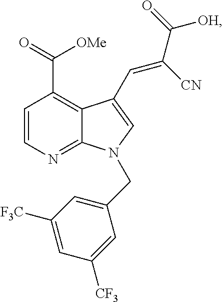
C1=CN=C2C(=C1C(=O)[OMe])C(C=C(C(=O)[OH])[CN])=CN2CC1=CC([F3C])=CC([CF3])=C1
